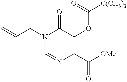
N1(CC=C)C=NC(C([OMe])=O)=C(OC(=O)[C(CH3)3])C1=O
